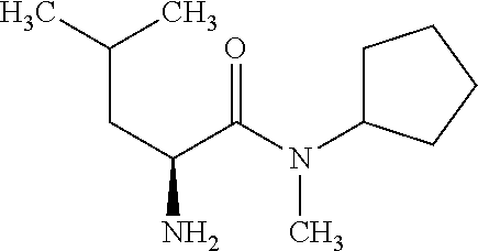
CC(C)CC(N)C(N(C1CCCC1)C)=O
